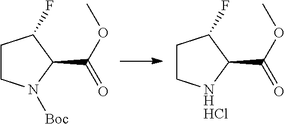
C1CN([Boc])C(C(OC)=O)C1F.C1CNC(C(OC)=O)C1F.Cl
